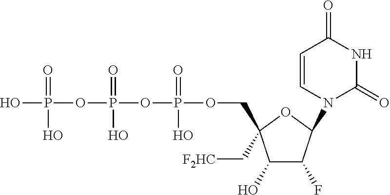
OP(=O)(OP(=O)(O)OP(=O)(O)OCC1(C[F2HC])C(O)C(F)C(N2C(=O)NC(=O)C=C2)O1)O
